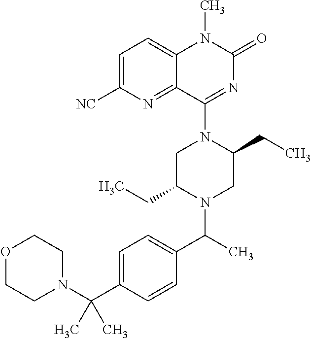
C1=C([NC])N=C2C(=C1)N(C)C(=O)N=C2N1C(CC)CN(C(C2=CC=C(C(N3CCOCC3)(C)C)C=C2)C)C(CC)C1
